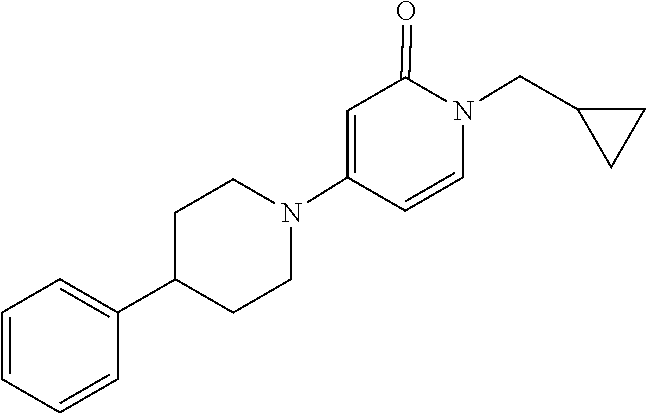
C1=C(C2CCN(C3=CC(=O)N(CC4CC4)C=C3)CC2)C=CC=C1
